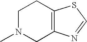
C1N(C)CC2=C(C1)SC=N2
